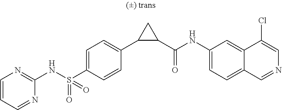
N(S(C1=CC=C(C2C(C(NC3=CC=C4C(=C3)C(Cl)=CN=C4)=O)C2)C=C1)(=O)=O)C1=NC=CC=N1
